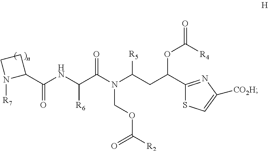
C(NC(C(N(C(CC(OC(=O)[R4])C1=NC([CO2H])=CS1)[R5])COC([R2])=O)=O)[R6])(C1CCN1[R7])=O
